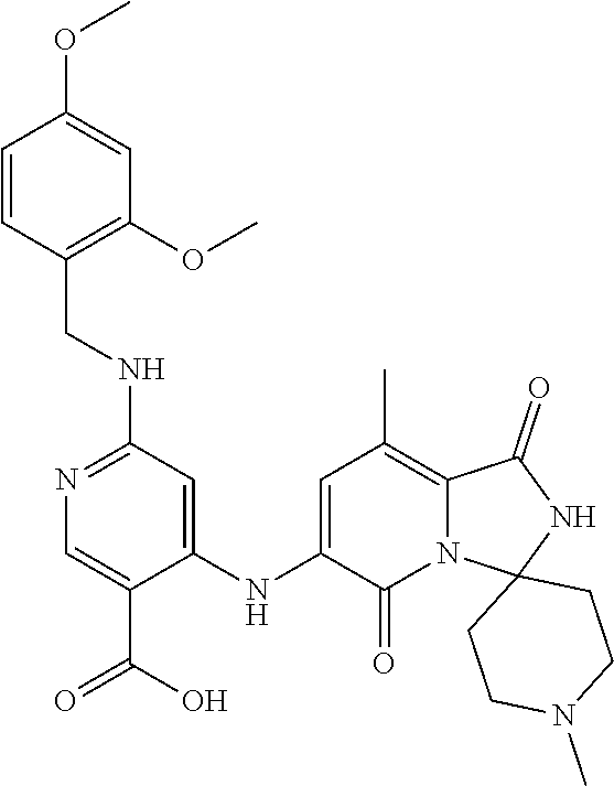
C1=CC(CNC2=NC=C(C(=O)O)C(NC3=CC(C)=C4N(C3=O)C3(NC4=O)CCN(C)CC3)=C2)=C(OC)C=C1OC
